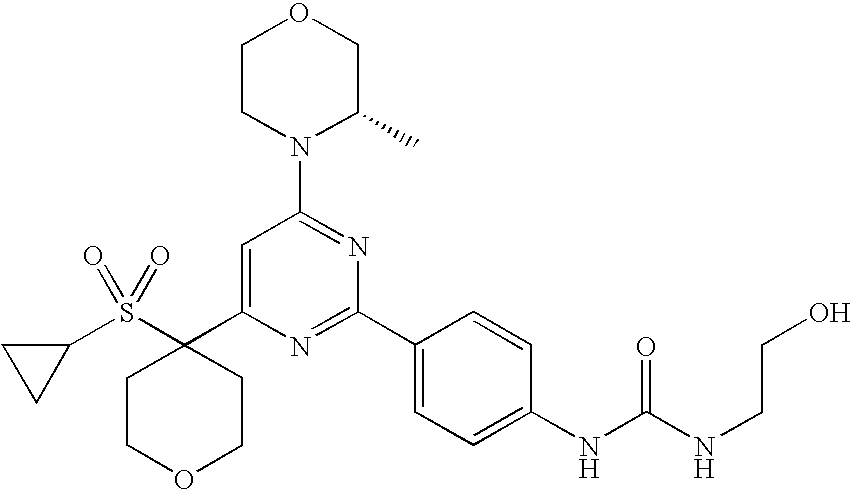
C1(C2=CC(N3C(C)COCC3)=NC(C3=CC=C(NC(=O)NCCO)C=C3)=N2)(S(C2CC2)(=O)=O)CCOCC1
